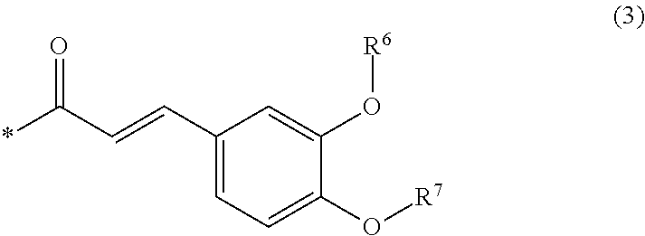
C1(C=CC(*)=O)=CC=C(O[R7])C(O[R6])=C1
